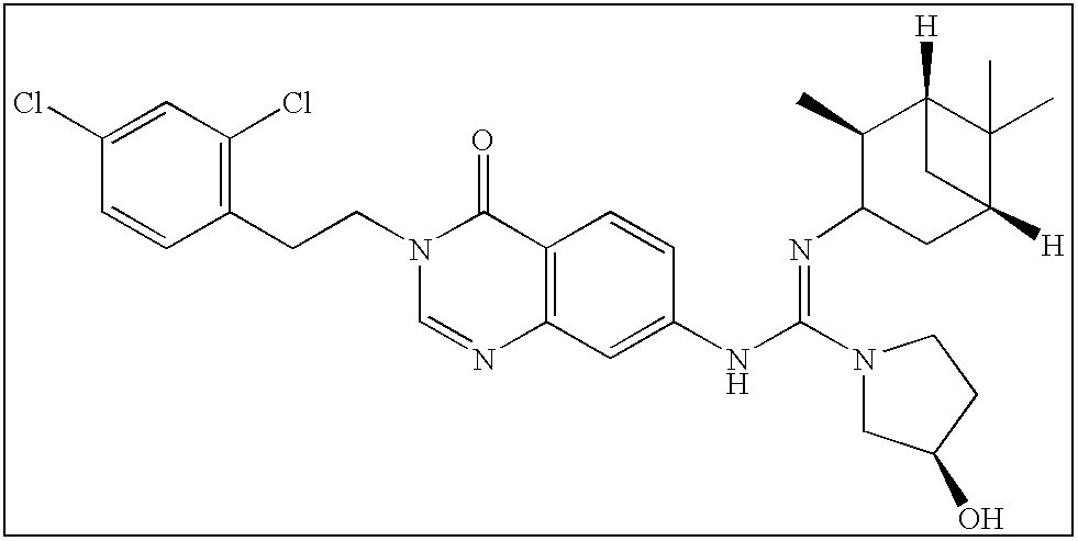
C1(Cl)=CC(Cl)=C(CCN2C(=O)C3=C(C=C(NC(N4CC(O)CC4)=NC4CC5([H])C(C)(C)C([H])(C5)C4C)C=C3)N=C2)C=C1
